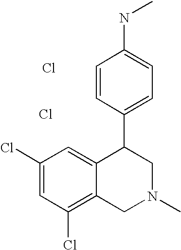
Cl.C1(Cl)=C2C(=CC(Cl)=C1)C(C1=CC=C(NC)C=C1)CN(C)C2.Cl
